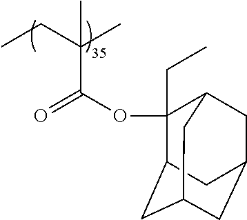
CCC(C)(C)C(OC1(CC)C2CC3CC(CC1C3)C2)=O
